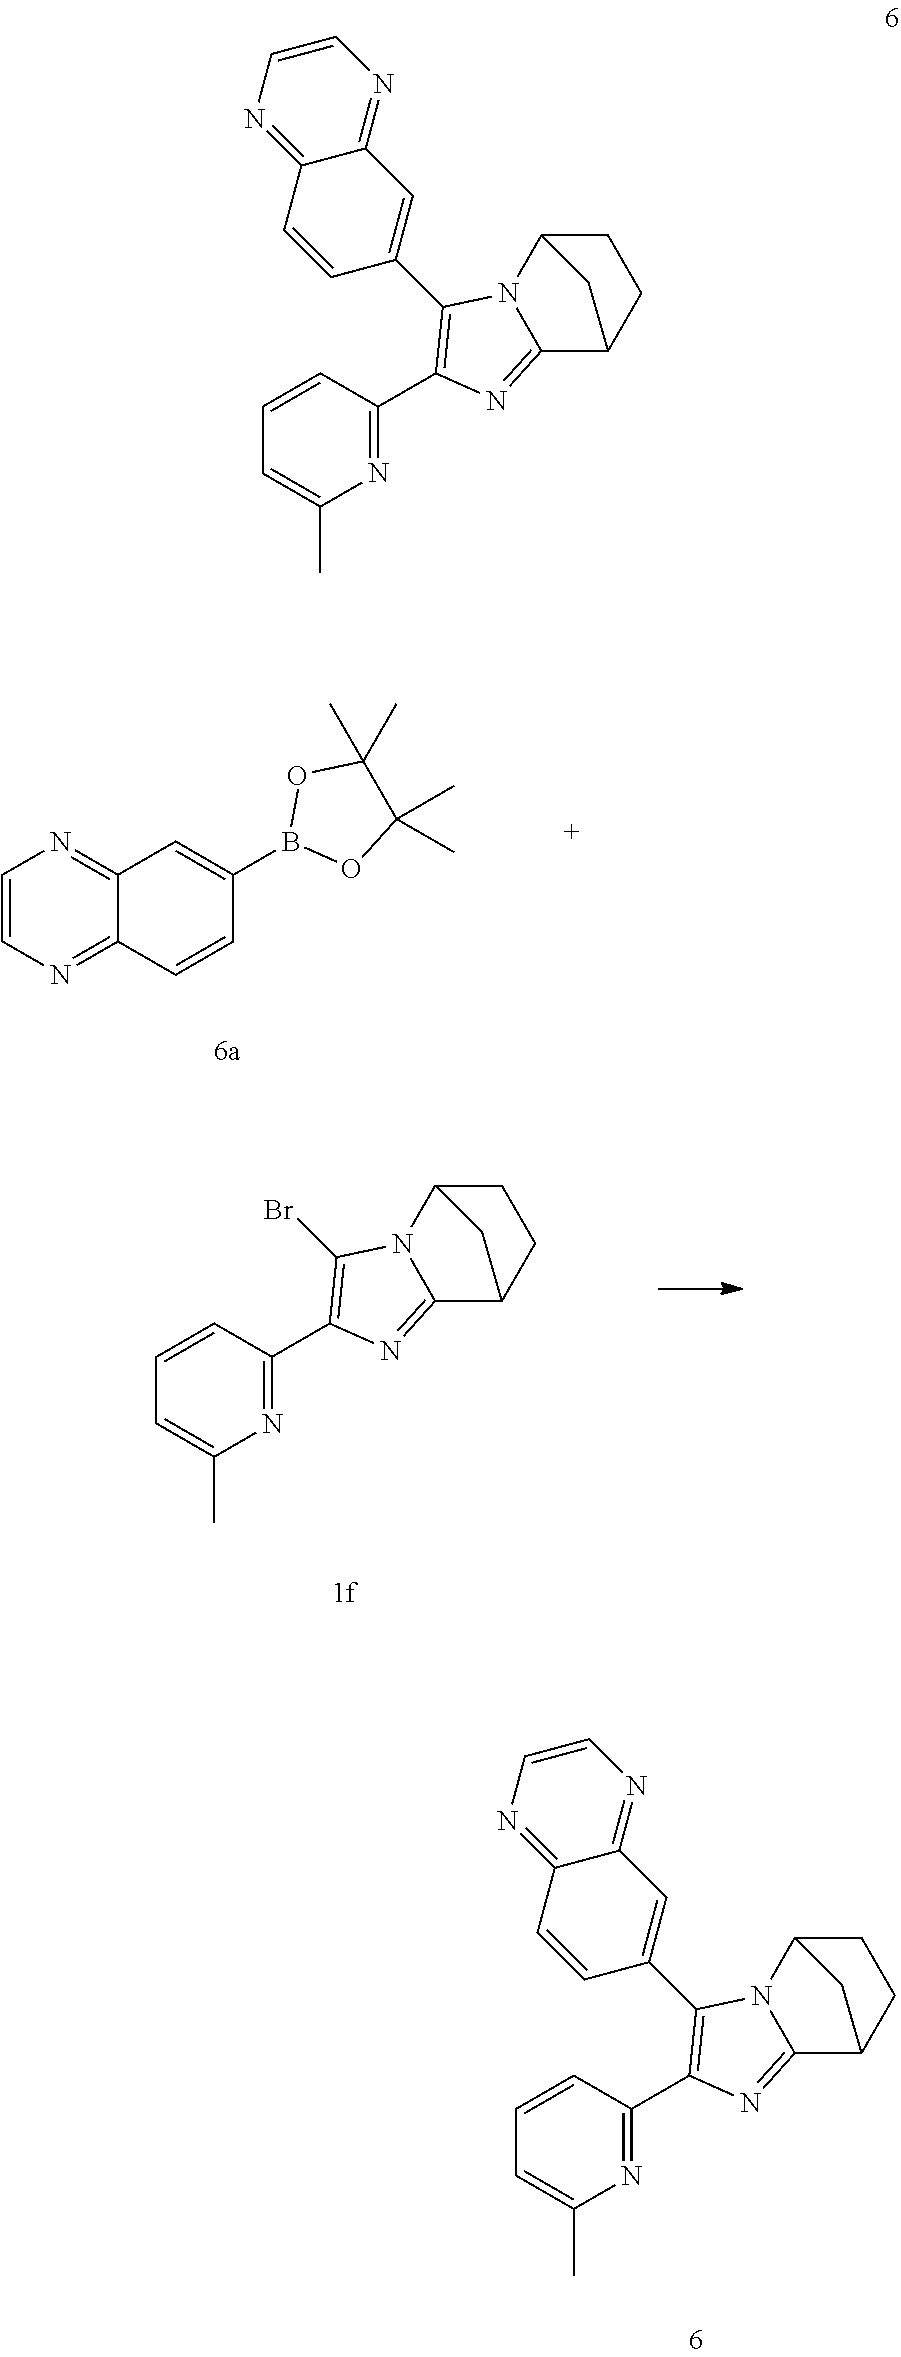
C1=CN=C2C(=N1)C=C(B1OC(C)(C)C(C)(C)O1)C=C2.N1=C(C2=C(Br)N3C(=N2)C2CCC3C2)C=CC=C1C.N1=C(C2=C(C3=CC4=NC=CN=C4C=C3)N3C(=N2)C2CCC3C2)C=CC=C1C.N1=C(C2=C(C3=CC4=NC=CN=C4C=C3)N3C(=N2)C2CCC3C2)C=CC=C1C
